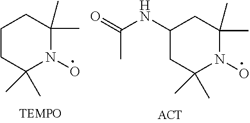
C1CC(C)(C)N(O)C(C)(C)C1.C1(NC(=O)C)CC(C)(C)N(O)C(C)(C)C1
